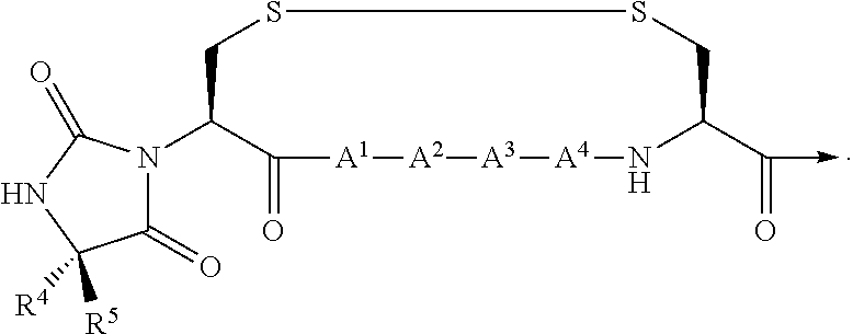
N1(C2C(=O)[A1][A2][A3][A4]NC(C(=O)->C)CSSC2)C(=O)C([R5])([R4])NC1=O
